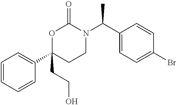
C1=CC=CC(C2(CCO)CCN(C(C3=CC=C(Br)C=C3)C)C(=O)O2)=C1
